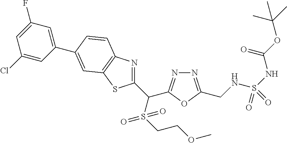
C1(C(S(CCOC)(=O)=O)C2=NN=C(CNS(NC(OC(C)(C)C)=O)(=O)=O)O2)=NC2=C(S1)C=C(C1=CC(F)=CC(Cl)=C1)C=C2
